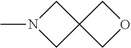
C1N(C)CC12COC2
